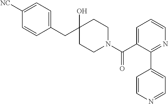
C1(CC2(O)CCN(C(C3=CC=CN=C3C3=CC=NC=C3)=O)CC2)=CC=C([NC])C=C1
